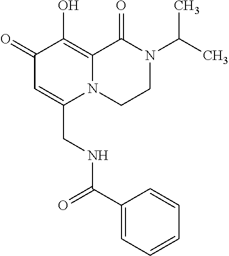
C1(=O)C=C(CNC(C2=CC=CC=C2)=O)N2C(=C1O)C(=O)N(C(C)C)CC2
